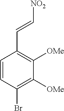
C1=CC(Br)=C([OMe])C([OMe])=C1C=C[NO2]
